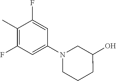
C1(C)=C(F)C=C(N2CC(O)CCC2)C=C1F
